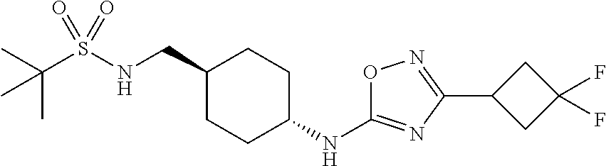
C(S(NCC1CCC(NC2=NC(C3CC(F)(F)C3)=NO2)CC1)(=O)=O)(C)(C)C
